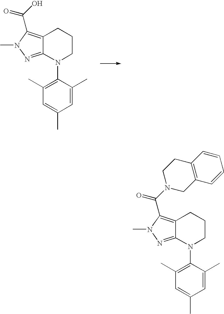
C1=C(C)C(N2CCCC3=C(C(O)=O)N(C)N=C23)=C(C)C=C1C.C1=C(C)C(N2CCCC3=C(C(N4CC5=C(CC4)C=CC=C5)=O)N(C)N=C23)=C(C)C=C1C
